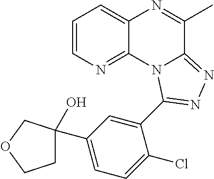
C1=CN=C2C(=C1)N=C(C)C1=NN=C(C3=CC(C4(O)CCOC4)=CC=C3Cl)N21
